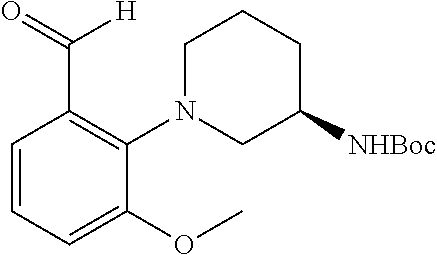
O=C(C1=C(N2CC([NHBoc])CCC2)C(OC)=CC=C1)[H]
